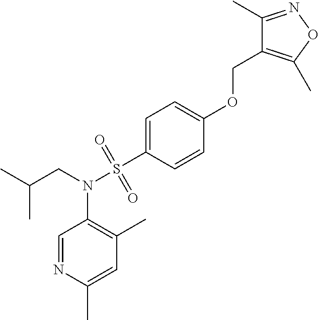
CC(CN(S(C1=CC=C(OCC2=C(C)ON=C2C)C=C1)(=O)=O)C1=C(C)C=C(C)N=C1)C
